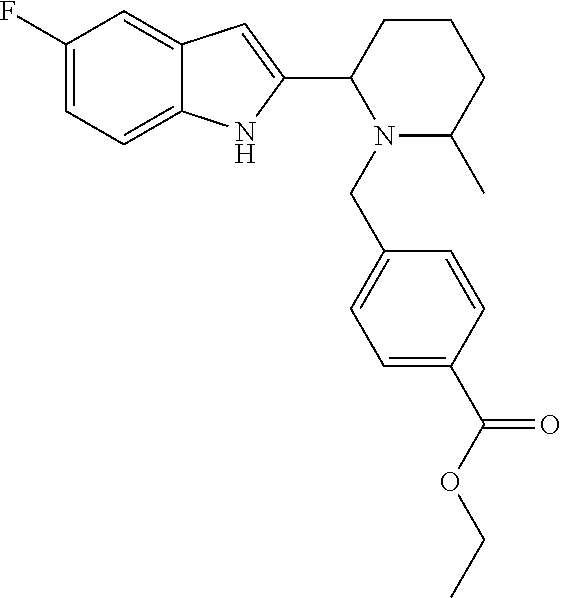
C1(F)=CC=C2C(=C1)C=C(C1CCCC(C)N1CC1=CC=C(C(OCC)=O)C=C1)N2
